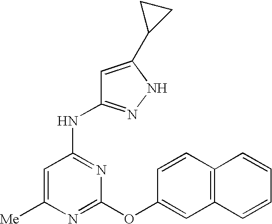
C1([Me])=CC(NC2=NNC(C3CC3)=C2)=NC(OC2=CC3=C(C=C2)C=CC=C3)=N1
